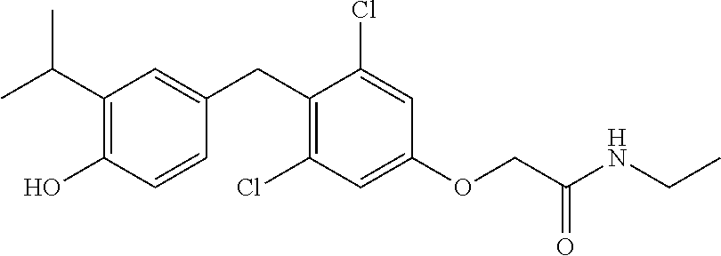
C1(CC2=CC(C(C)C)=C(O)C=C2)=C(Cl)C=C(OCC(NCC)=O)C=C1Cl
